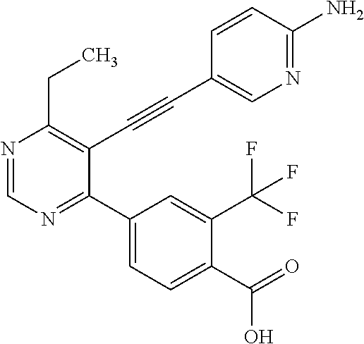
N1=CN=C(C2=CC=C(C(=O)O)C(C(F)(F)F)=C2)C(C#CC2=CN=C(N)C=C2)=C1CC
